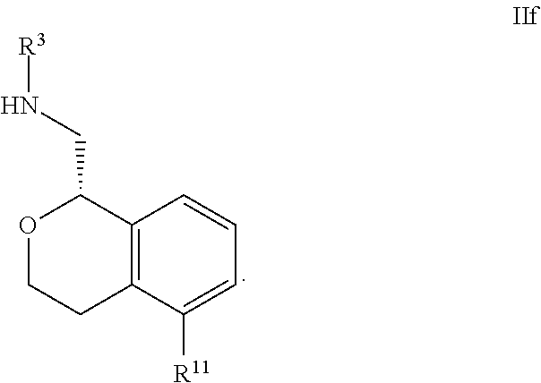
O1CCC2=C(C1CN[R3])C=CC=C2[R11]
